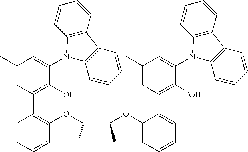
C1(C)=CC(C2=C(OC(C(OC3=CC=CC=C3C3=C(O)C(N4C5=C(C6=C4C=CC=C6)C=CC=C5)=CC(C)=C3)C)C)C=CC=C2)=C(O)C(N2C3=C(C4=C2C=CC=C4)C=CC=C3)=C1
